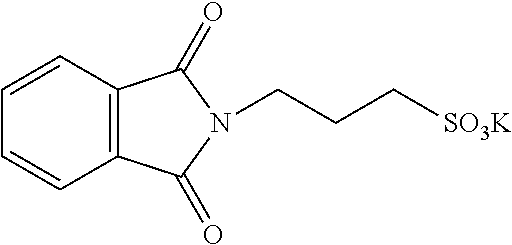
C1=CC=CC2=C1C(=O)N(CCC[SO3K])C2=O
